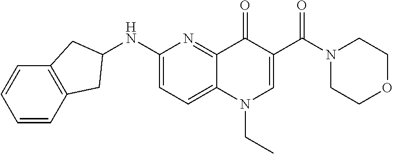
C1=CC2=C(C=C1)CC(NC1=CC=C3C(=N1)C(=O)C(C(N1CCOCC1)=O)=CN3CC)C2
